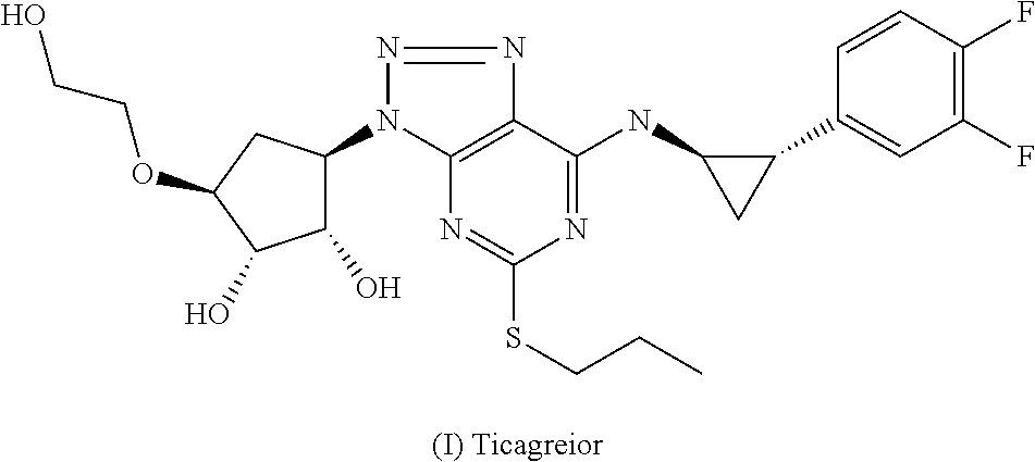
[(I) Ticagreior].C1(O)C(N2C3=C(C(NC4C(C5=CC(F)=C(F)C=C5)C4)=NC(SCCC)=N3)N=N2)CC(OCCO)C1O
